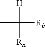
CC([Rb])([H])[Ra]
